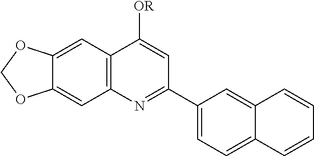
C12=C(C=C3C(=C1)OCO3)C([OR])=CC(C1=CC=C3C(=C1)C=CC=C3)=N2
